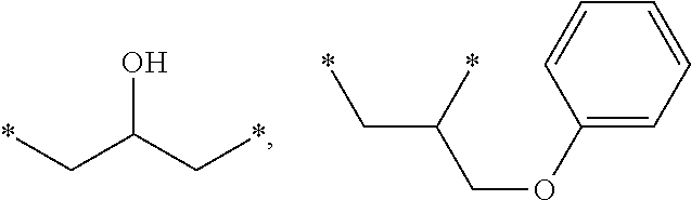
OC(C*)C*.C1=CC(OCC(*)C*)=CC=C1
